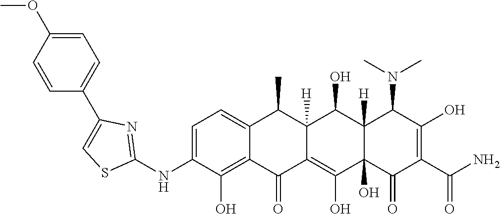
C1=C(NC2=NC(C3=CC=C(OC)C=C3)=CS2)C(O)=C2C(=C1)C(C)C1([H])C(=C(O)C3(O)C([H])(C1O)C(N(C)C)C(O)=C(C(N)=O)C3=O)C2=O
